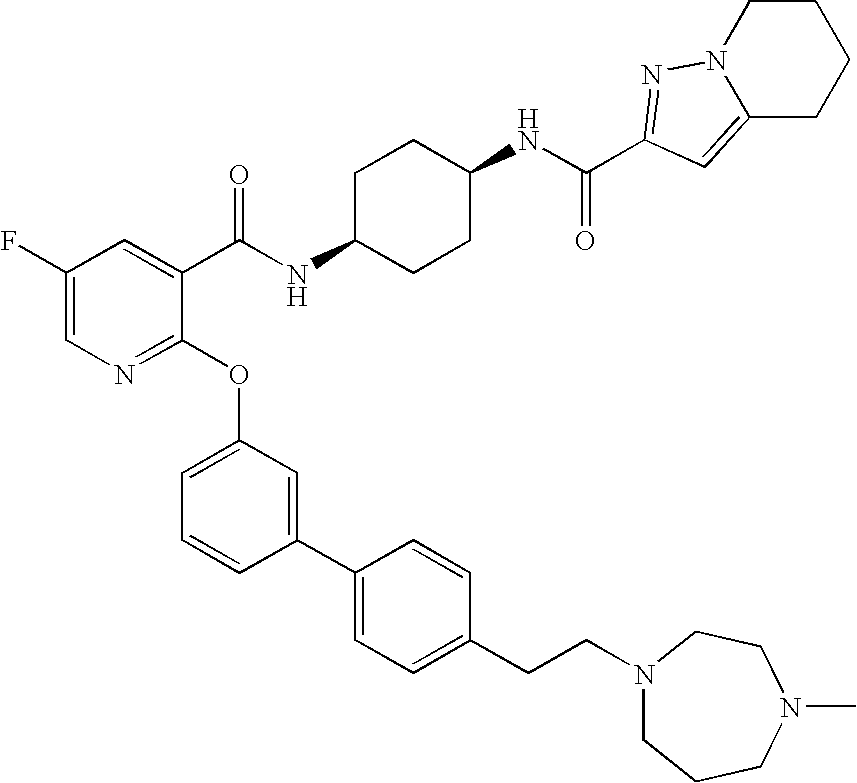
C1(F)=CN=C(OC2=CC=CC(C3=CC=C(CCN4CCCN(C)CC4)C=C3)=C2)C(C(NC2CCC(NC(=O)C3=NN4CCCCC4=C3)CC2)=O)=C1
